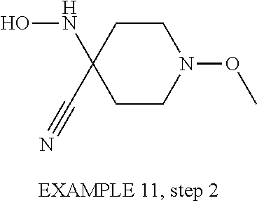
ONC1(C#N)CCN(OC)CC1
